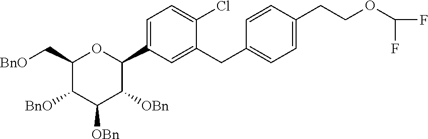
C1(C[BnO])C([BnO])C([OBn])C([OBn])C(C2=CC=C(Cl)C(CC3=CC=C(CCOC(F)F)C=C3)=C2)O1
